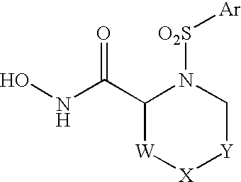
ONC(C1[W][X][Y]CN1[O2S][Ar])=O
